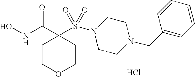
C1COCCC1(C(NO)=O)S(N1CCN(CC2=CC=CC=C2)CC1)(=O)=O.Cl
